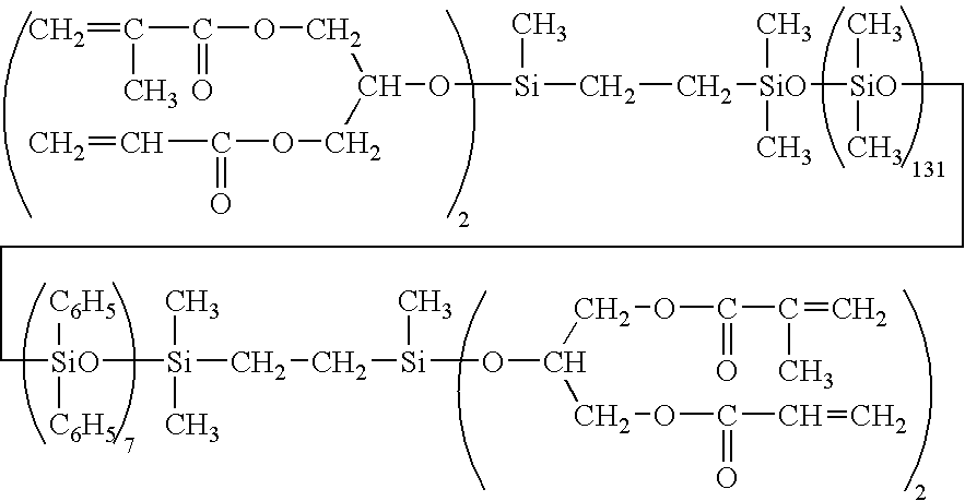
C(C(OCC(COC(C=C)=O)O[Si](CC[SiO]([SiO](CCCC[SiO]([C6H5])([C6H5])[Si](C)(C)CC[Si](C)OC(COC(C(=C)C)=O)COC(C=C)=O)(C)C)(C)C)C)=O)(C)=C
